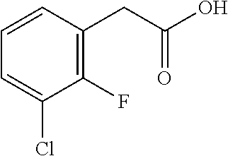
C1=CC(CC(O)=O)=C(F)C(Cl)=C1
